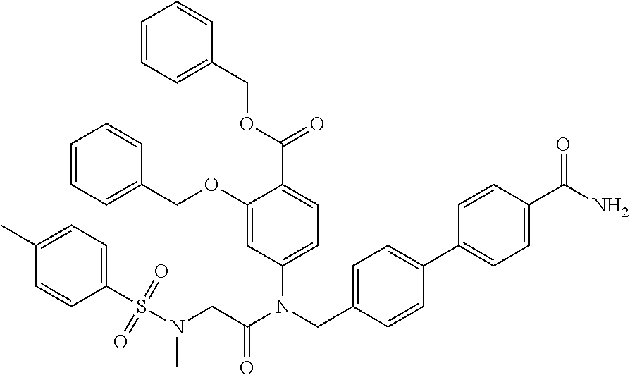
C1(OCC2=CC=CC=C2)=CC(N(CC2=CC=C(C3=CC=C(C(=O)N)C=C3)C=C2)C(CN(S(C2=CC=C(C)C=C2)(=O)=O)C)=O)=CC=C1C(=O)OCC1=CC=CC=C1
